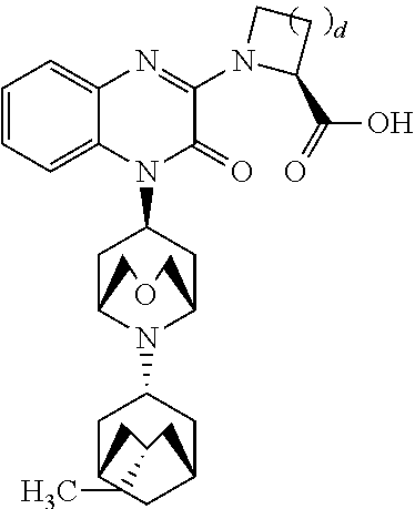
C1=CC=C2C(=C1)N=C(N1C(C(=O)O)CC1)C(=O)N2C1CC2N(C3CC4CC5CC(CC54C)C3)C(C1)COC2
